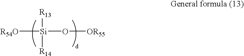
[R54O][Si]([R13])([R14])O[OR55]
